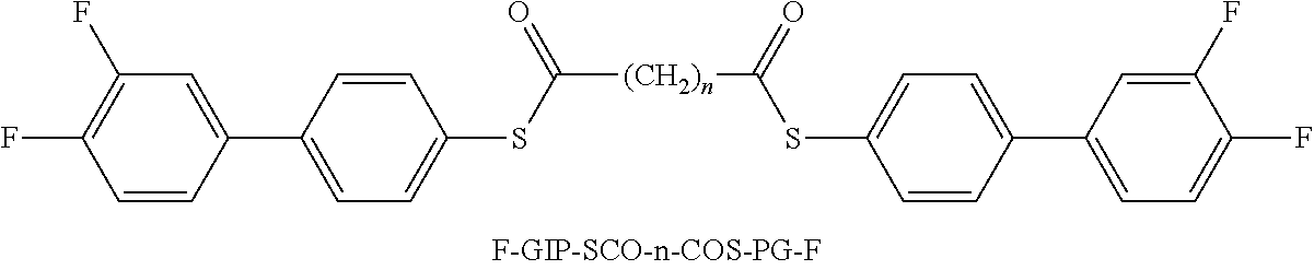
C1=CC(C2=CC=C(SC([(CH2)n]C(SC3=CC=C(C4=CC=C(F)C(F)=C4)C=C3)=O)=O)C=C2)=CC(F)=C1F
